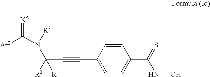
C1=CC(C#CC([R2])([R1])N([R3])C([Ar2])=[XA])=CC=C1C(=S)NO
